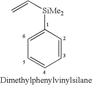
C1=CC=CC([SiMe2]C=C)=C1
